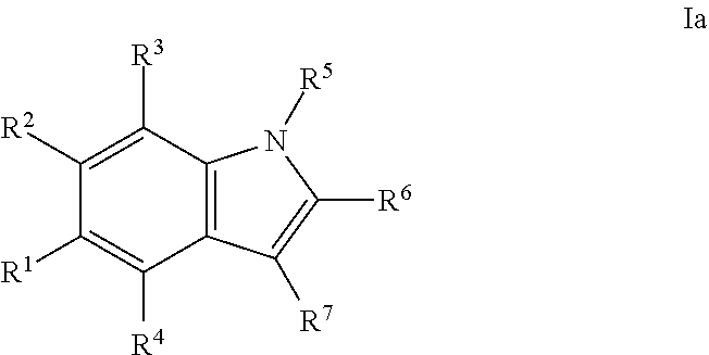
C1([R2])=C([R3])C2=C(C([R4])=C1[R1])C([R7])=C([R6])N2[R5]
